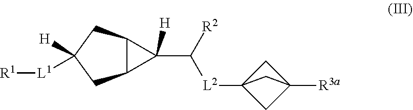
C12C(CC([H])([L1][R1])C1)C2(C([R2])[L2]C12CC([R3a])(C1)C2)[H]
